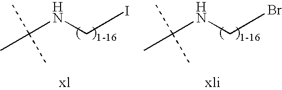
C(NCBr)(C)(C)C.C(NCI)(C)(C)C
